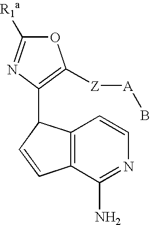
O1C([R1a])=NC(C2C3=C(C=C2)C(N)=NC=C3)=C1[Z][A]B
